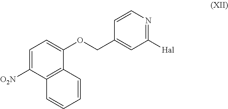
C1=C([O2N])C2=C(C(OCC3=CC([Hal])=NC=C3)=C1)C=CC=C2
